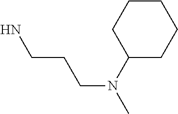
C1CCC(N(C)CCCN)CC1
